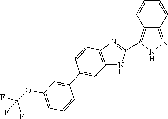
C1=CC2=C(C3=NC4=C(N3)C=C(C3=CC(OC(F)(F)F)=CC=C3)C=C4)NN=C2C=C1
